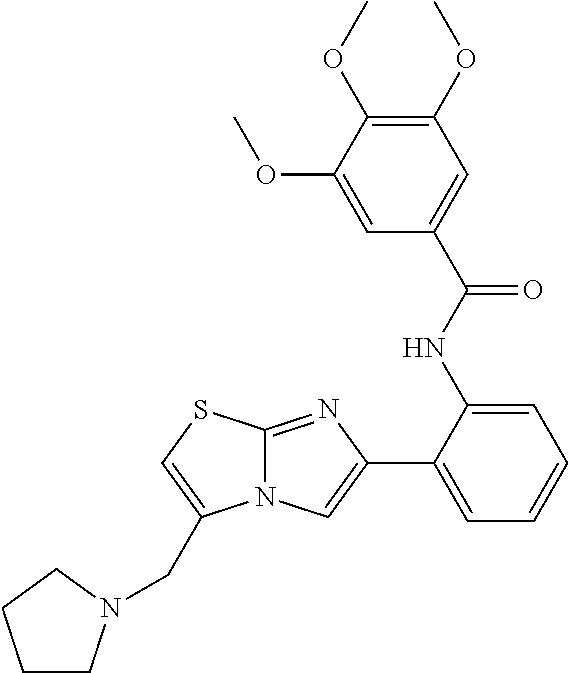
C1(NC(=O)C2=CC(OC)=C(OC)C(OC)=C2)=CC=CC=C1C1=CN2C(=N1)SC=C2CN1CCCC1
